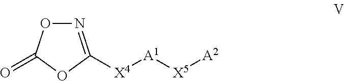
N1=C([X4][A1][X5][A2])OC(=O)O1
